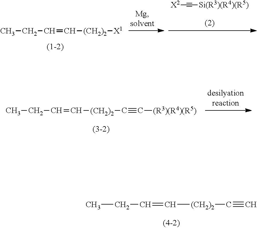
[X2]C#C[Si(R3)(R4)(R5)].CCC=C[(CH2)2][X1].CCC=C[(CH2)2]C#C[(R3)(R4)(R5)].CCC=C[(CH2)2]C#C
